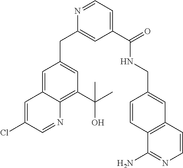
C1=C2C(=C(C(O)(C)C)C=C1CC1=CC(C(NCC3=CC4=C(C=C3)C(N)=NC=C4)=O)=CC=N1)N=CC(Cl)=C2
